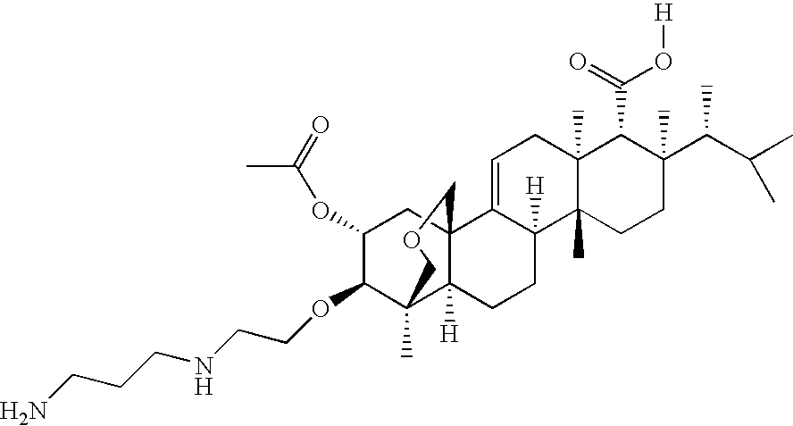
C1=C2C([H])(C3(C)C(C)(C1)C(C(=O)O[H])C(C(C(C)C)C)(C)CC3)CCC1([H])C3(C)C(OCCNCCCN)C(OC(C)=O)CC21COC3
